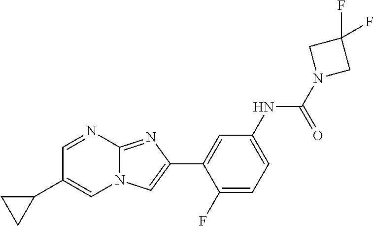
C1=NC2=NC(C3=CC(NC(N4CC(F)(F)C4)=O)=CC=C3F)=CN2C=C1C1CC1
